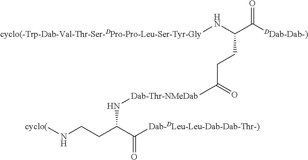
[cyclo(]NCCC(C([Dab-DLeu-Leu-Dab-Dab-Thr-)])=O)N[Dab-Thr-NMeDab].C([DDab-Dab-)])(=O)C(CCC(C)=O)N[cyclo(-Trp-Dab-Val-Thr-Ser-DPro-Pro-Leu-Ser-Tyr-Gly]
